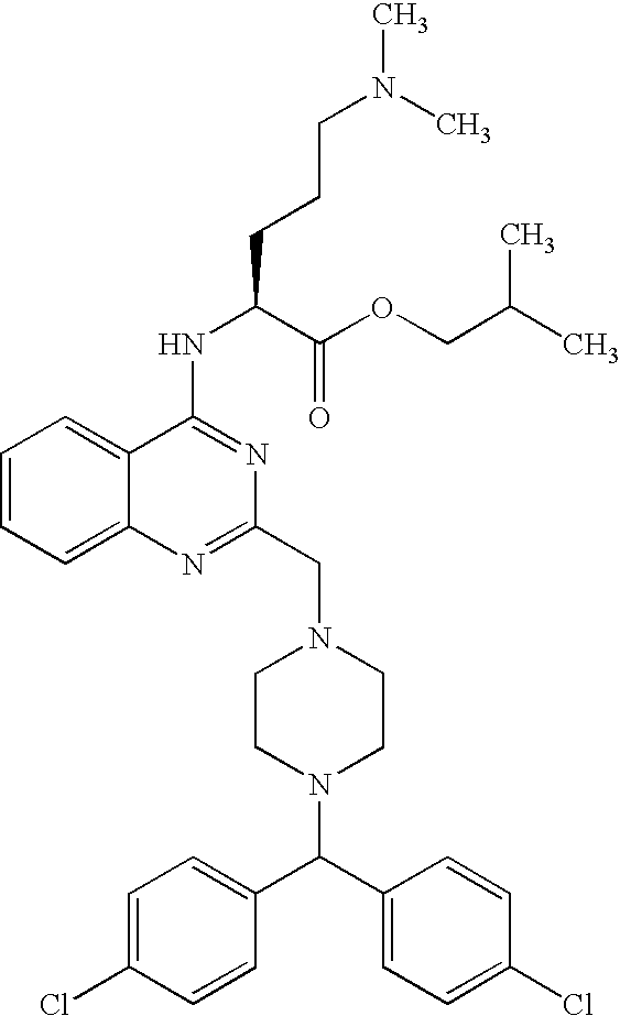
C1(Cl)=CC=C(C(C2=CC=C(Cl)C=C2)N2CCN(CC3=NC4=CC=CC=C4C(NC(C(OCC(C)C)=O)CCCN(C)C)=N3)CC2)C=C1
